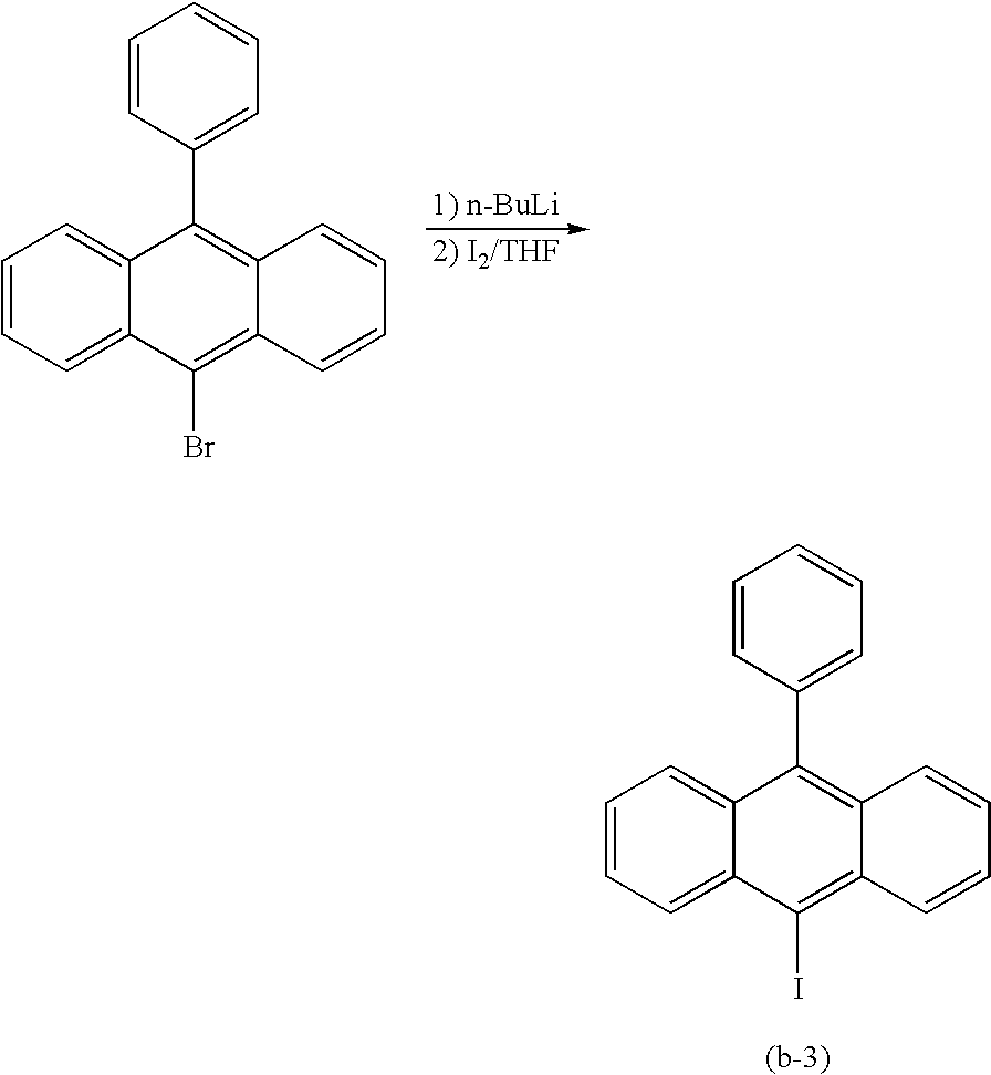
C1=CC=C2C(=C1)C(C1=CC=CC=C1)=C1C(=C2I)C=CC=C1.C1=CC=C2C(=C1)C(C1=CC=CC=C1)=C1C(=C2Br)C=CC=C1
